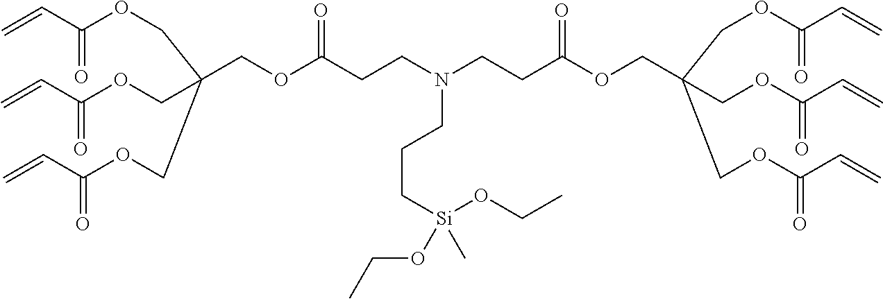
C(C(COC(C=C)=O)(COC(C=C)=O)COC(C=C)=O)OC(CCN(CCC(OCC(COC(C=C)=O)(COC(C=C)=O)COC(C=C)=O)=O)CCC[Si](OCC)(OCC)C)=O
